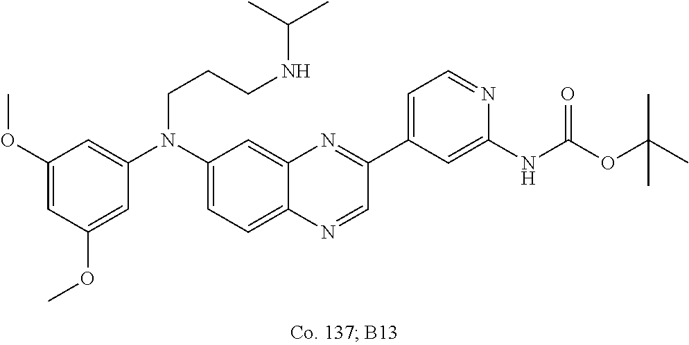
C1(OC)=CC(OC)=CC(N(C2=CC=C3C(=C2)N=C(C2=CC=NC(NC(=O)OC(C)(C)C)=C2)C=N3)CCCNC(C)C)=C1
